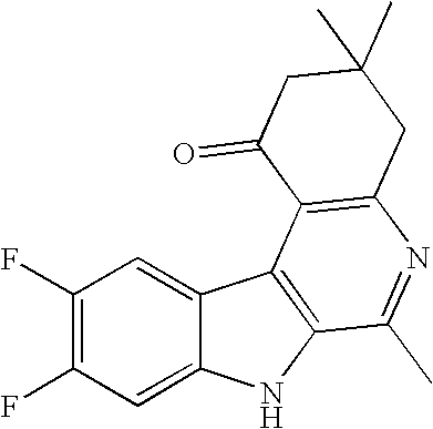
C1(F)=C(F)C=C2C(=C1)C1=C(N2)C(C)=NC2=C1C(=O)CC(C)(C)C2
